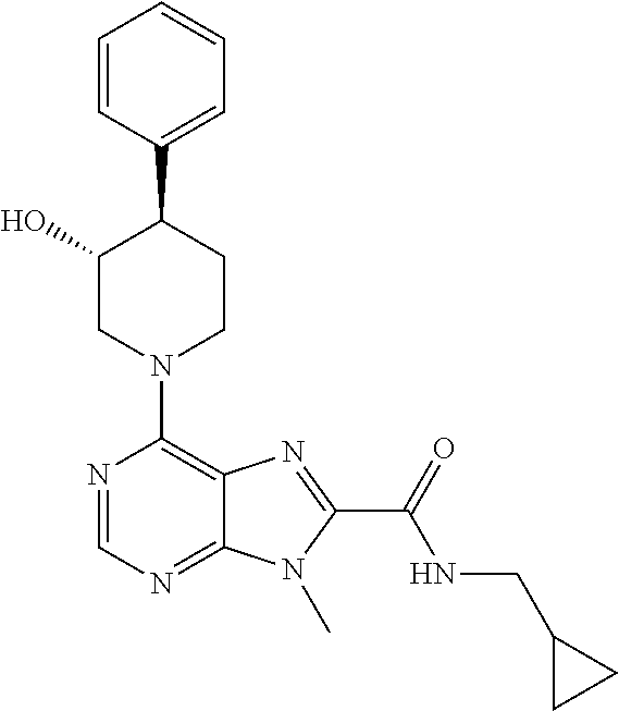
C1(O)CN(C2=C3C(=NC=N2)N(C)C(C(=O)NCC2CC2)=N3)CCC1C1=CC=CC=C1
